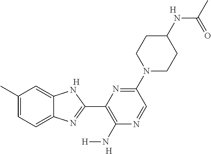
C1(C)=CC=C2C(=C1)NC(C1=C(N[H])N=CC(N3CCC(NC(C)=O)CC3)=N1)=N2.[H].[H].[H]
